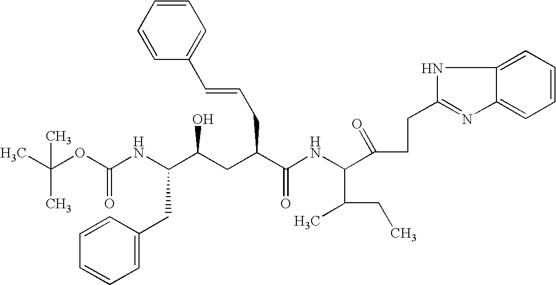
C(C)(C)(OC(NC(C(CC(C(NC(C(=O)CCC1=NC2=CC=CC=C2N1)C(C)CC)=O)CC=CC1=CC=CC=C1)O)CC1=CC=CC=C1)=O)C
